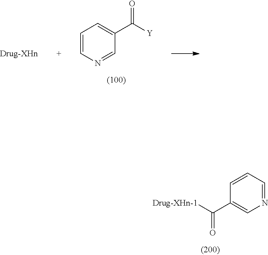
N1=CC=CC(C([Drug-XHn-1])=O)=C1.C1=CN=CC(C([Y])=O)=C1
